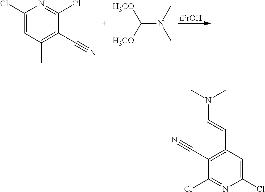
C1(Cl)=CC(C)=C(C#N)C(Cl)=N1.C(N(C)C)([H3CO])[H3CO].[iPrOH].C1(Cl)=CC(C=CN(C)C)=C(C#N)C(Cl)=N1
